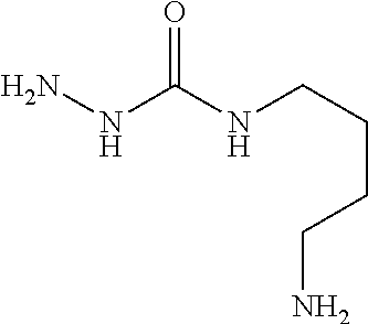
N(N)C(NCCCCN)=O
